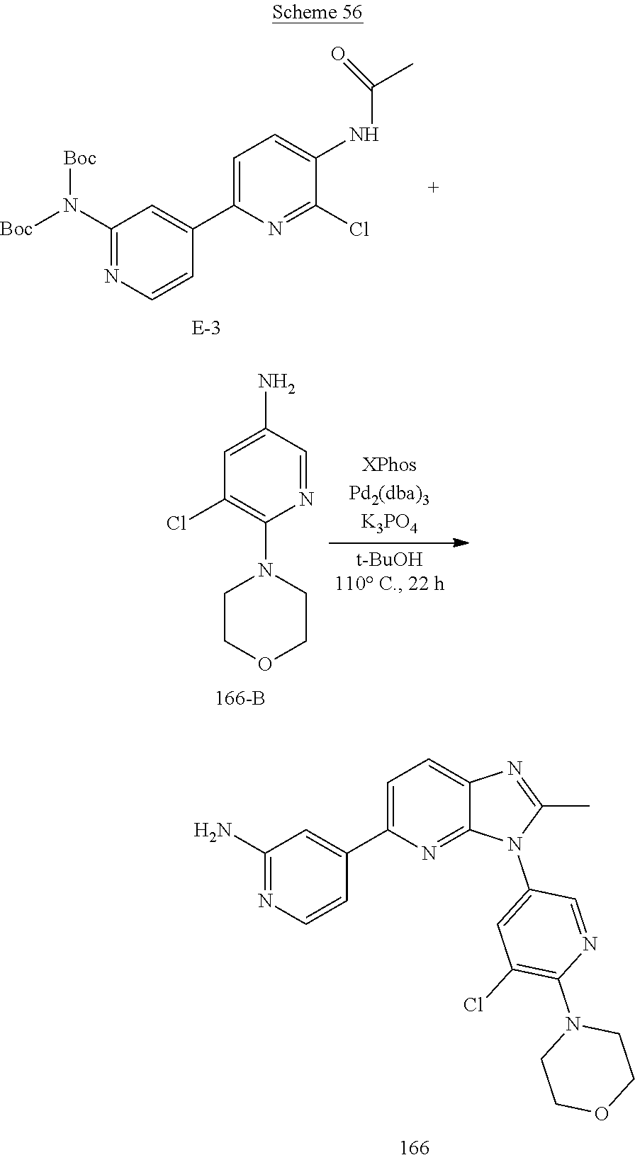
C1(N)=NC=CC(C2=CC=C3C(=N2)N(C2=CC(Cl)=C(N4CCOCC4)N=C2)C(C)=N3)=C1.C1(N([Boc])[Boc])=NC=CC(C2=CC=C(NC(=O)C)C(Cl)=N2)=C1.C1=C(N)C=NC(N2CCOCC2)=C1Cl
